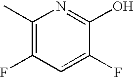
C1(C)=C(F)C=C(F)C(O)=N1
